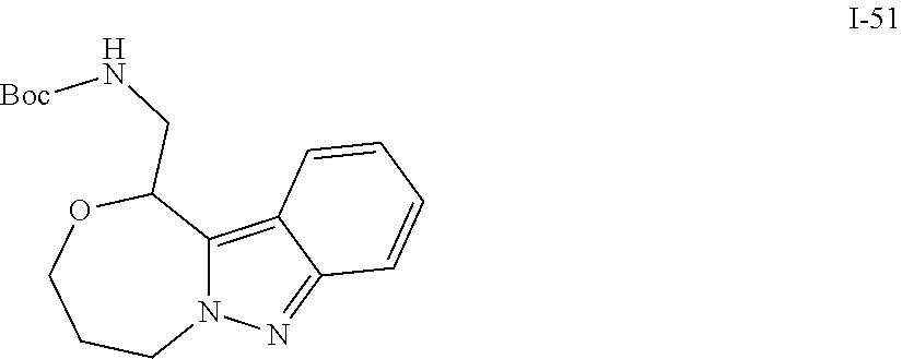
N12C(=C3C(=N1)C=CC=C3)C(CN[Boc])OCCC2
